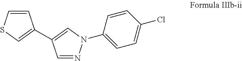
C1=NN(C2=CC=C(Cl)C=C2)C=C1C1=CSC=C1
